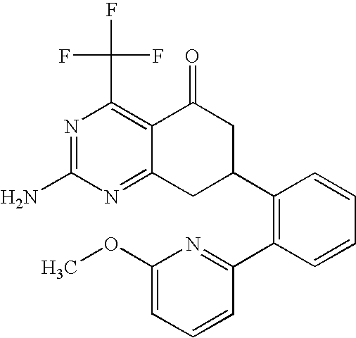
C12=C(C(F)(F)F)N=C(N)N=C1CC(C1=C(C3=NC(OC)=CC=C3)C=CC=C1)CC2=O
